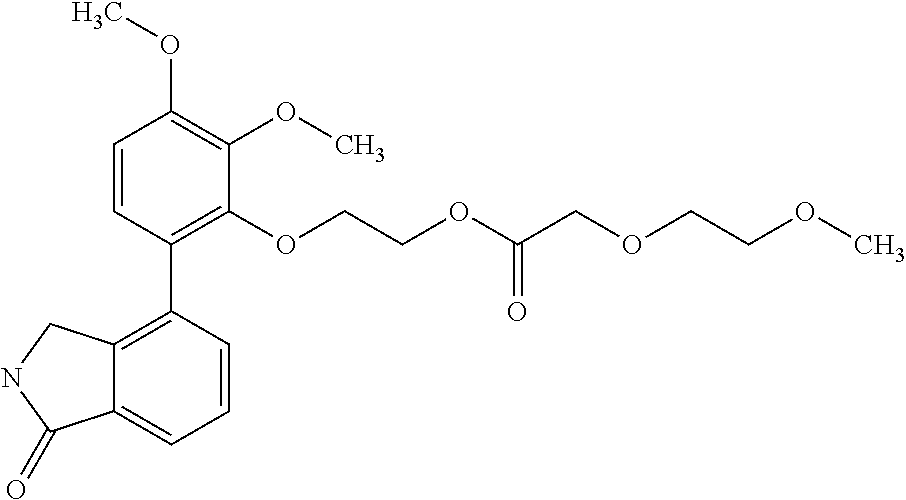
C1=CC(C2=C3C(=CC=C2)C(=O)NC3)=C(OCCOC(COCCOC)=O)C(OC)=C1OC
